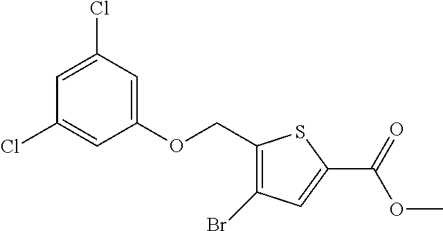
C(=O)(OC)C1=CC(Br)=C(COC2=CC(Cl)=CC(Cl)=C2)S1
